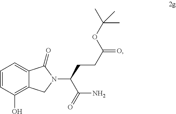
OC1=C2C(=CC=C1)C(=O)N(C(CCC(=O)OC(C)(C)C)C(=O)N)C2
